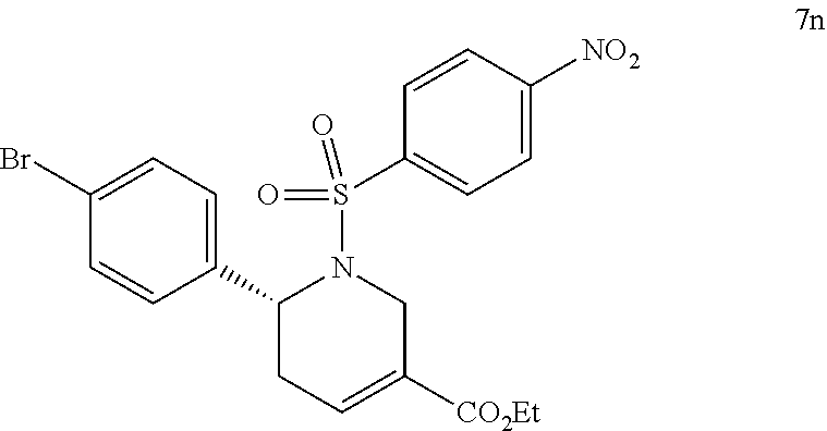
C1=CC(C2CC=C([CO2Et])CN2S(=O)(=O)C2=CC=C([NO2])C=C2)=CC=C1Br
